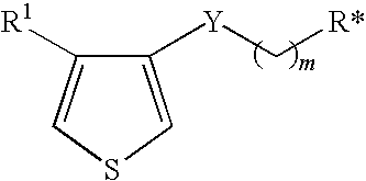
C1([Y]C[R*])=CSC=C1[R1]
